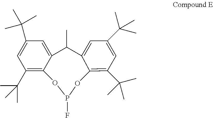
CC1C2=CC(C(C)(C)C)=CC(C(C)(C)C)=C2OP(F)OC2=C(C(C)(C)C)C=C(C(C)(C)C)C=C12
